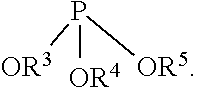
P([OR4])([OR5])[OR3]
